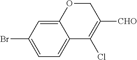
C12=CC=C(Br)C=C1OCC([CHO])=C2Cl
